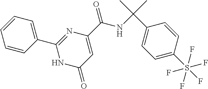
C1(C2=CC=CC=C2)=NC(C(=O)NC(C2=CC=C(S(F)(F)(F)(F)F)C=C2)(C)C)=CC(=O)N1
